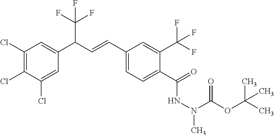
C1(Cl)=C(Cl)C(Cl)=CC(C(C=CC2=CC=C(C(=O)NN(C(OC(C)(C)C)=O)C)C(C(F)(F)F)=C2)C(F)(F)F)=C1
